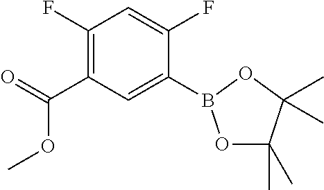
C1(F)=C(C(=O)OC)C=C(B2OC(C)(C)C(C)(C)O2)C(F)=C1
